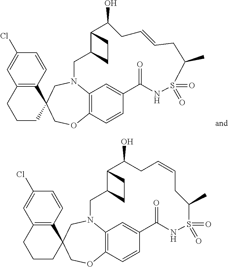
C1=CC(Cl)=CC2=C1C1(CCC2)CN2C3=C(C=CC(=C3)C(=O)NS(=O)(=O)C(C)CC=CCC(O)C3C(C2)CC3)OC1.C1=CC(Cl)=CC2=C1C1(CCC2)CN2C3=C(C=CC(=C3)C(=O)NS(=O)(=O)C(C)CC=CCC(O)C3C(C2)CC3)OC1
